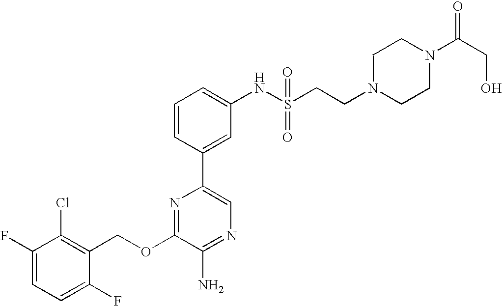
C1(OCC2=C(Cl)C(F)=CC=C2F)=NC(C2=CC(NS(CCN3CCN(C(CO)=O)CC3)(=O)=O)=CC=C2)=CN=C1N
